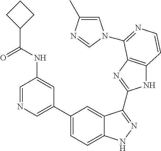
C1(C2=CN=CC(NC(C3CCC3)=O)=C2)=CC=C2C(=C1)C(C1=NC3=C(N1)C=CN=C3N1C=C(C)N=C1)=NN2
